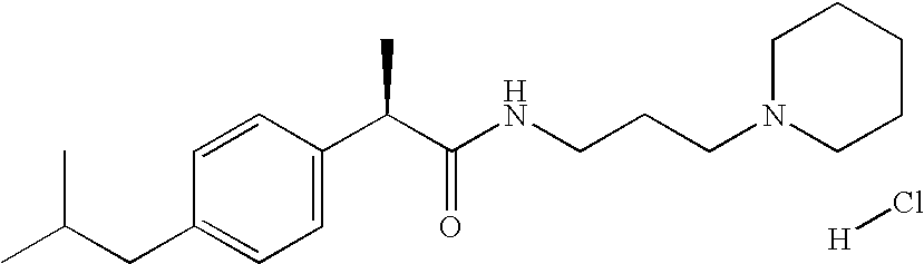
C1=CC(C(C(NCCCN2CCCCC2)=O)C)=CC=C1CC(C)C.[H]Cl
